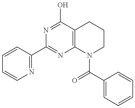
C1=CC(C2=NC3=C(C(O)=N2)CCCN3C(C2=CC=CC=C2)=O)=NC=C1
